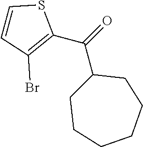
C(C1=C(Br)C=CS1)(=O)C1CCCCCC1
